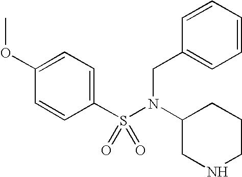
C1(OC)=CC=C(S(=O)(=O)N(CC2=CC=CC=C2)C2CNCCC2)C=C1
